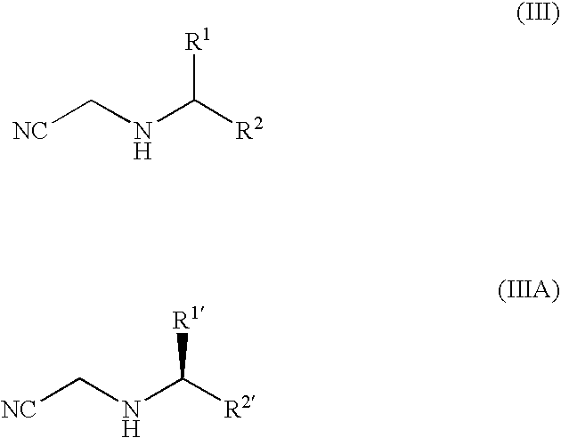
N(C([R2])[R1])C[NC].N(C([R2])[R1])C[NC]
